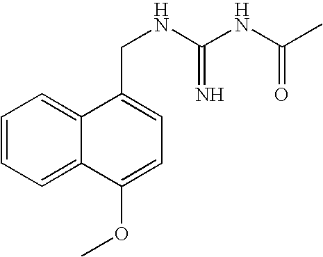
C12=CC=CC=C1C(CNC(NC(C)=O)=N)=CC=C2OC
